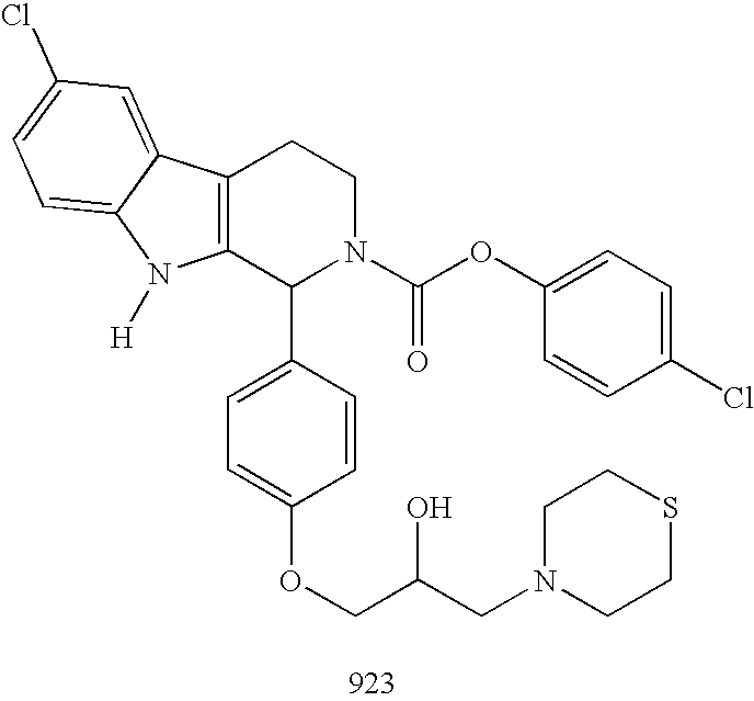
C12=C(C(C3=CC=C(OCC(CN4CCSCC4)O)C=C3)N(C(OC3=CC=C(Cl)C=C3)=O)CC1)N([H])C1=CC=C(Cl)C=C21
